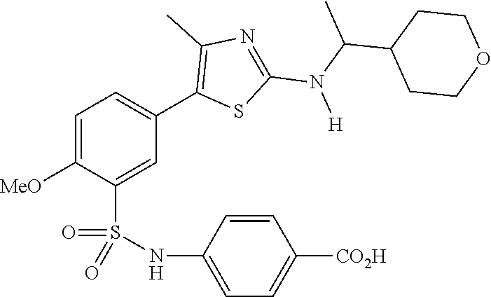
C1=C([MeO])C(S(NC2=CC=C([CO2H])C=C2)(=O)=O)=CC(C2=C(C)N=C(N(C(C)C3CCOCC3)[H])S2)=C1
